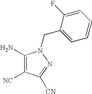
C1(F)=CC=CC=C1CN1C(N)=C([NC])C([CN])=N1
